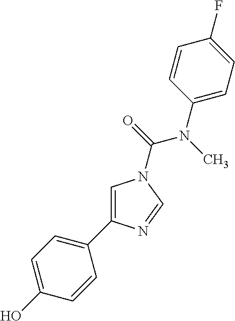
C1=C(C2=CC=C(O)C=C2)N=CN1C(=O)N(C)C1=CC=C(F)C=C1
